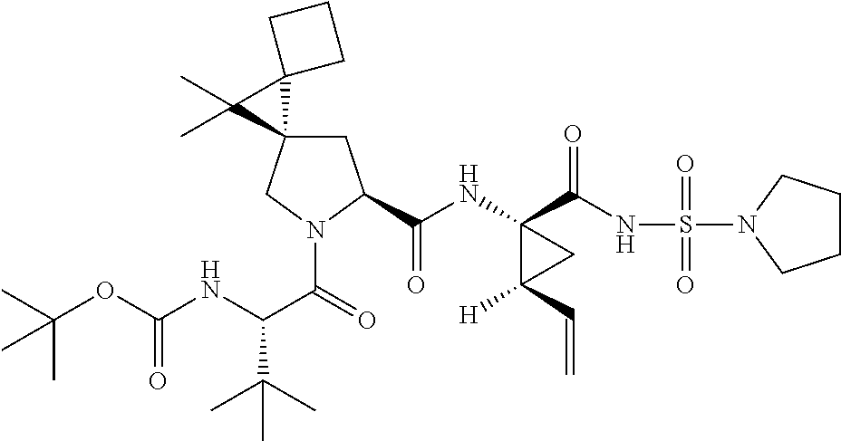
CC(OC(NC(C(=O)N1CC2(CC1C(NC1(C(NS(=O)(=O)N3CCCC3)=O)C([H])(C=C)C1)=O)C1(C2(C)C)CCC1)C(C)(C)C)=O)(C)C
